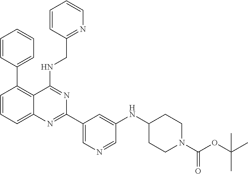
C1=CC(C2=C3C(=CC=C2)N=C(C2=CN=CC(NC4CCN(C(OC(C)(C)C)=O)CC4)=C2)N=C3NCC2=NC=CC=C2)=CC=C1
